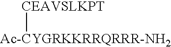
[CEAVSLKPT][Ac-CYGRKKRRQRRR-NH2]
